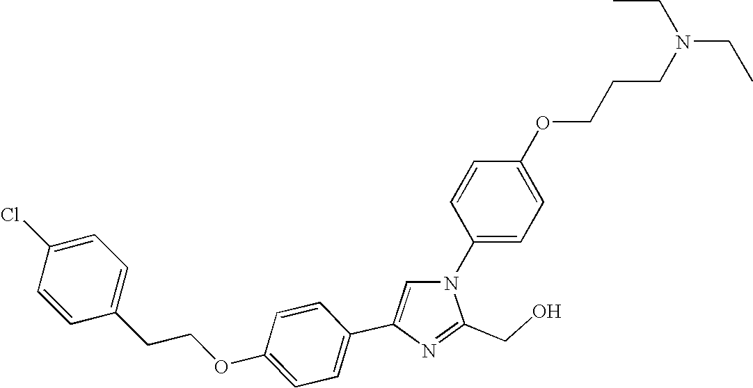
N1(C2=CC=C(OCCCN(CC)CC)C=C2)C=C(C2=CC=C(OCCC3=CC=C(Cl)C=C3)C=C2)N=C1CO
